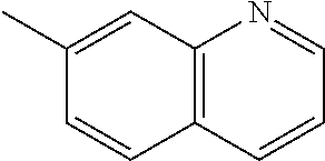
C12=C(C=CC=N1)C=CC(C)=C2
